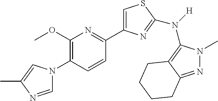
C1=NC(C)=CN1C1=C(OC)N=C(C2=CSC(N(C3=C4C(=NN3C)CCCC4)[H])=N2)C=C1
